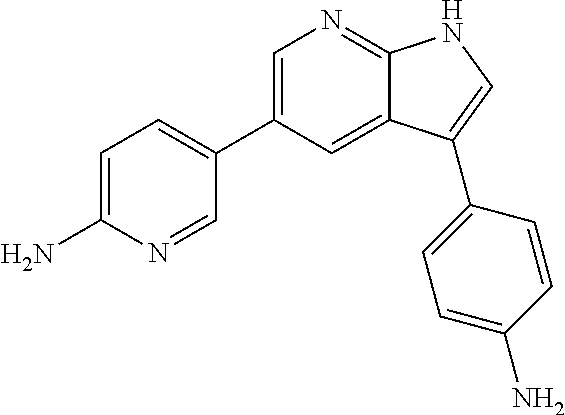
C1=C(C2=CC=C(N)N=C2)C=C2C(=N1)NC=C2C1=CC=C(N)C=C1
